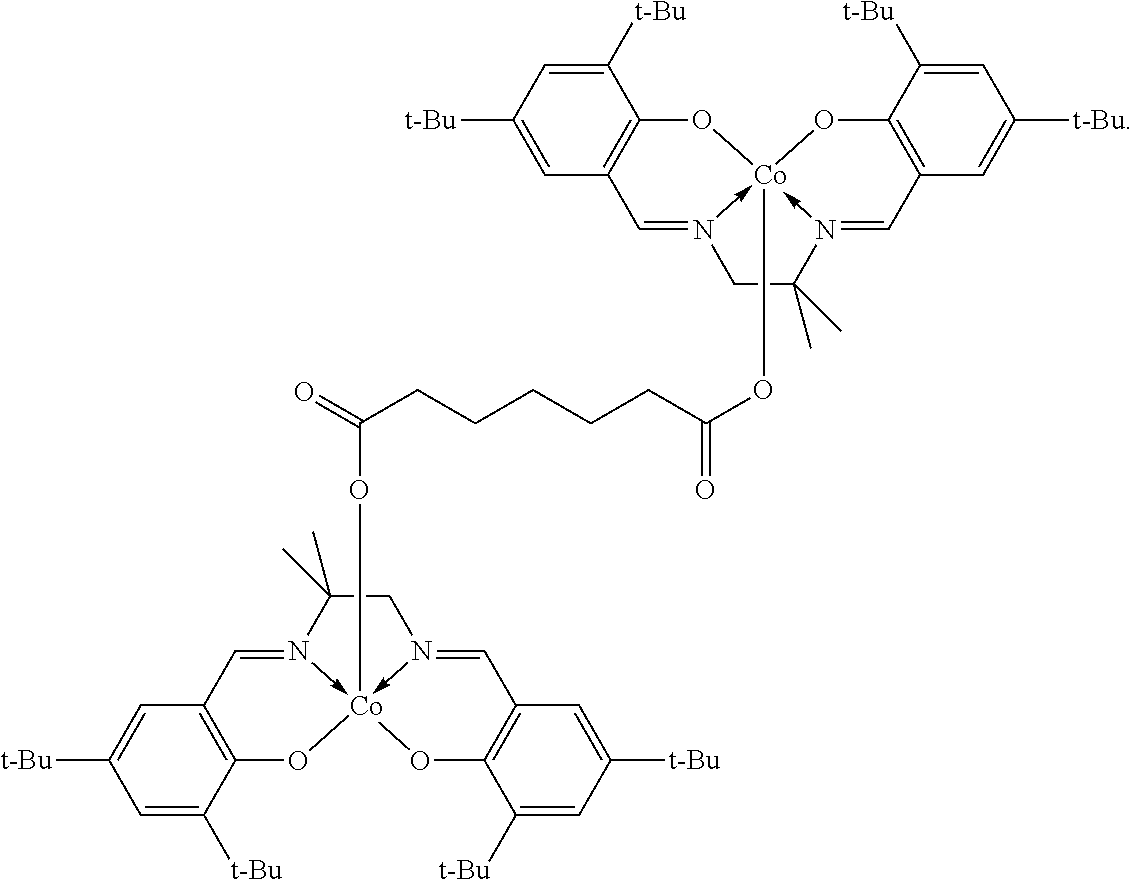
C12=C(C=N3->[Co]4(OC(=O)CCCCCC(=O)O[Co]567-N(=CC8=C(O5)C([t-Bu])=CC([t-Bu])=C8)CC(C)(C)N->6=CC5=C(O7)C([t-Bu])=CC([t-Bu])=C5)(-N(=CC5=C(O4)C([t-Bu])=CC([t-Bu])=C5)CC3(C)C)O1)C=C([t-Bu])C=C2[t-Bu]
